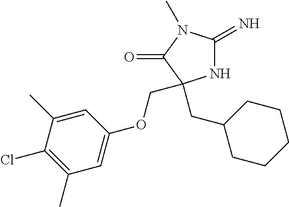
N1C(=N)N(C)C(=O)C1(CC1CCCCC1)COC1=CC(C)=C(Cl)C(C)=C1
